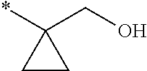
OCC1(*)CC1
